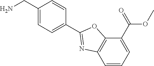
C1(CN)=CC=C(C2=NC3=C(O2)C(C(=O)OC)=CC=C3)C=C1
